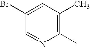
C1(Br)=CC(C)=C(C)N=C1
